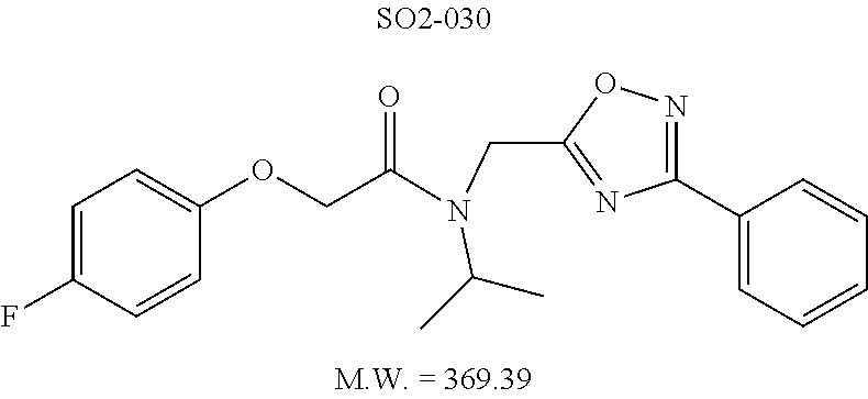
C1(C2=CC=CC=C2)=NOC(CN(C(COC2=CC=C(F)C=C2)=O)C(C)C)=N1
